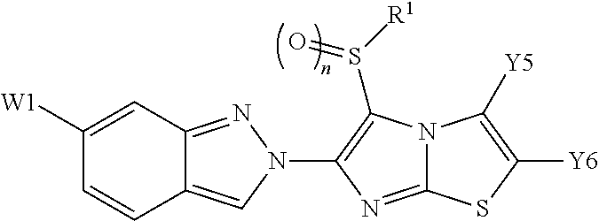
C1([W1])=CC2=NN(C3=C(S([R1])=O)N4C(=N3)SC([Y6])=C4[Y5])C=C2C=C1
